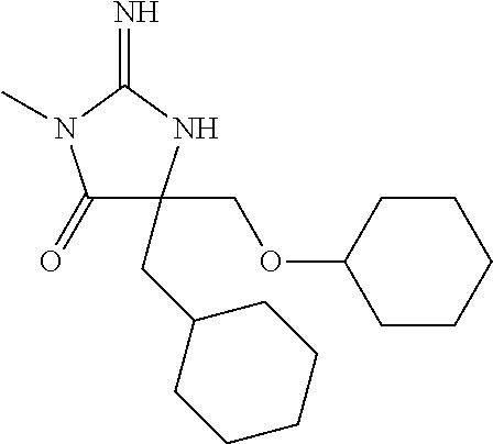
C1(=O)C(COC2CCCCC2)(CC2CCCCC2)NC(=N)N1C
